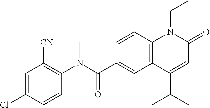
C1(N(C(C2=CC3=C(C=C2)N(CC)C(=O)C=C3C(C)C)=O)C)=C([CN])C=C(Cl)C=C1
